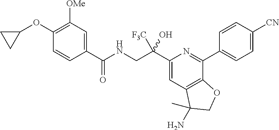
C1([OMe])=C(OC2CC2)C=CC(C(NCC(C2=CC3=C(C(C4=CC=C([CN])C=C4)=N2)OCC3(C)N)(O)[F3C])=O)=C1
